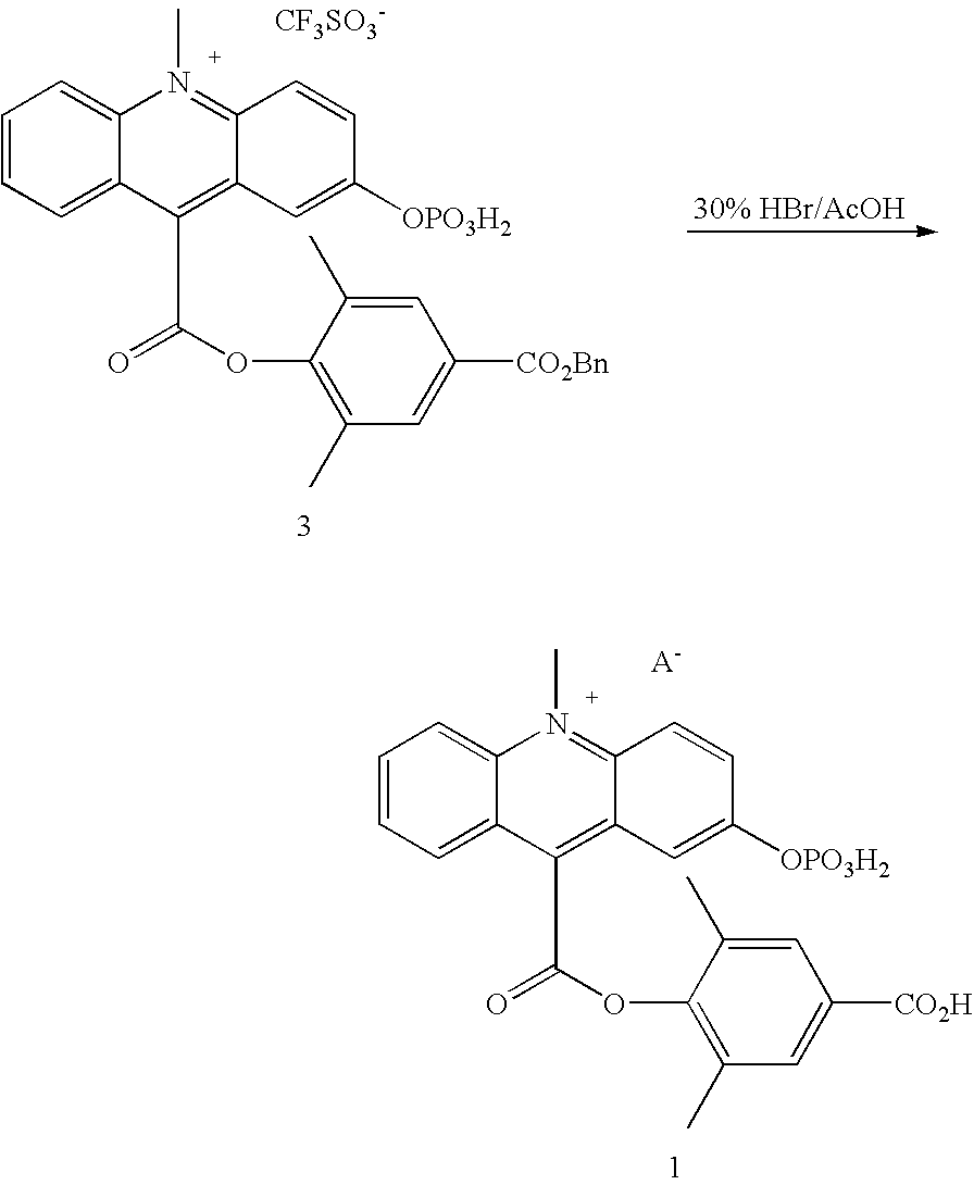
C1=CC=C2C(=C1)N(C)=C1C(=C2C(OC2=C(C)C=C([CO2Bn])C=C2C)=O)C=C([OPO3H2])C=C1.[CF3SO3-].C1=CC=C2C(=C1)N(C)=C1C(=C2C(OC2=C(C)C=C([CO2H])C=C2C)=O)C=C([OPO3H2])C=C1.[A-]
